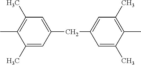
C1(C)=CC(CC2=CC(C)=C(C)C(C)=C2)=CC(C)=C1C
